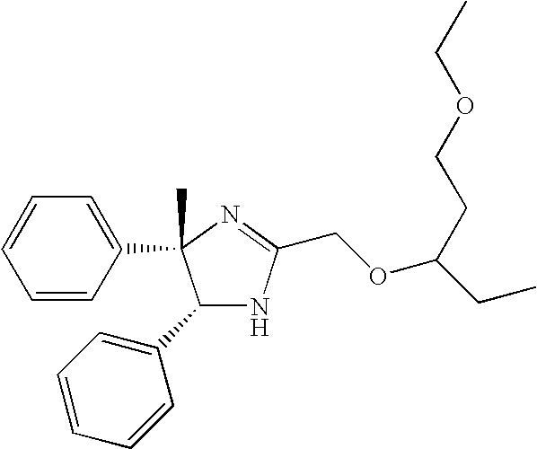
C1(C2=CC=CC=C2)NC(COC(CC)CCOCC)=NC1(C1=CC=CC=C1)C
